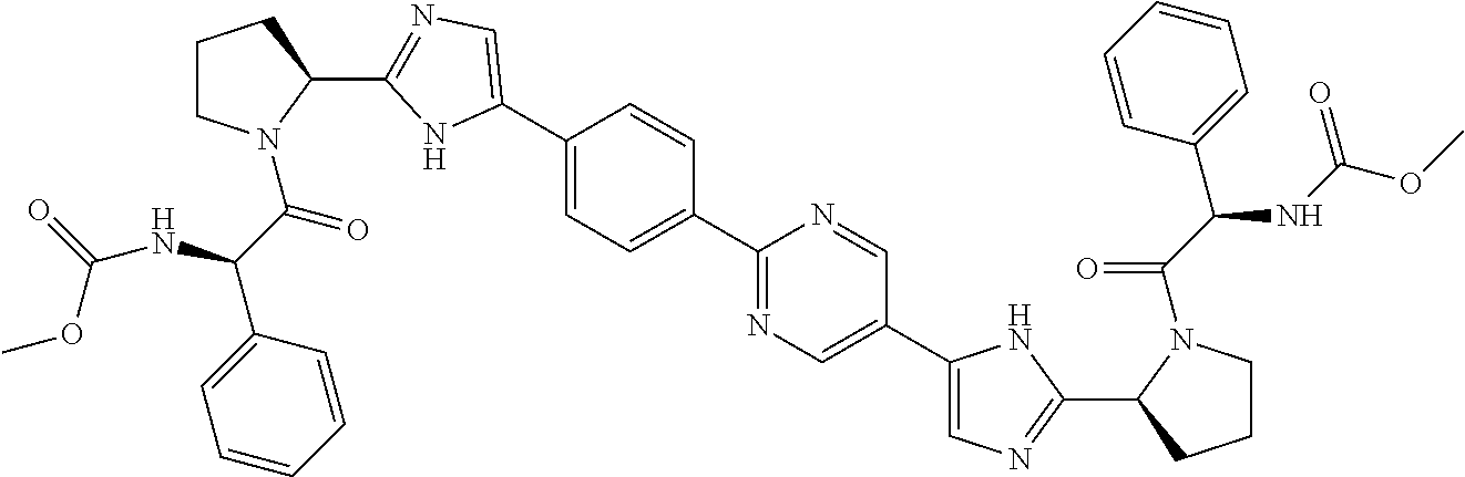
C1(C2=CN=C(C3CCCN3C(C(NC(=O)OC)C3=CC=CC=C3)=O)N2)=CC=C(C2=NC=C(C3=CN=C(C4CCCN4C(C(C4=CC=CC=C4)NC(OC)=O)=O)N3)C=N2)C=C1
